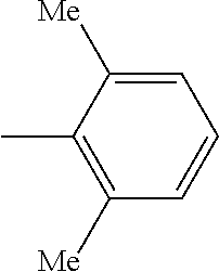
C1([Me])=C(C)C([Me])=CC=C1
